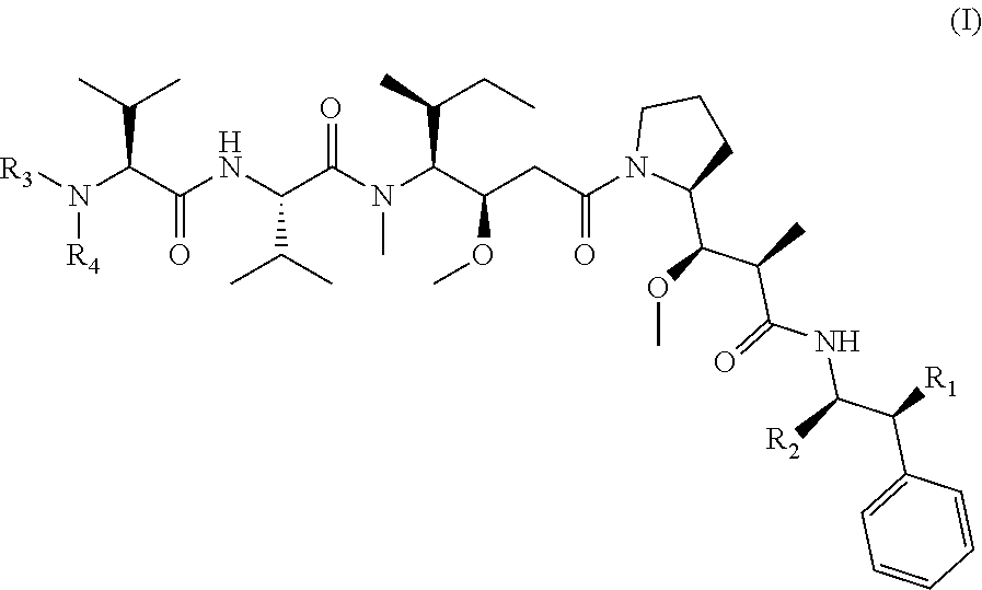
[R3]N([R4])C(C(C)C)C(NC(C(C)C)C(=O)N(C)C(C(OC)CC(=O)N1C(C(OC)C(C)C(=O)NC([R2])C([R1])C2=CC=CC=C2)CCC1)C(C)CC)=O
